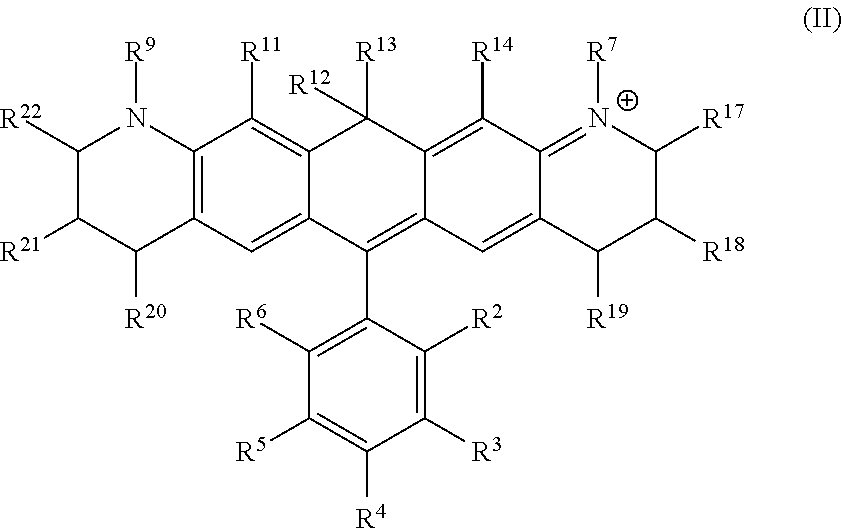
C12=C(C=C3C(=C1[R11])C([R12])([R13])C1=C([R14])C4=[N+]([R7])C([R17])C([R18])C([R19])C4=CC1=C3C1=C([R6])C([R5])=C([R4])C([R3])=C1[R2])C([R20])C([R21])C([R22])N2[R9]
